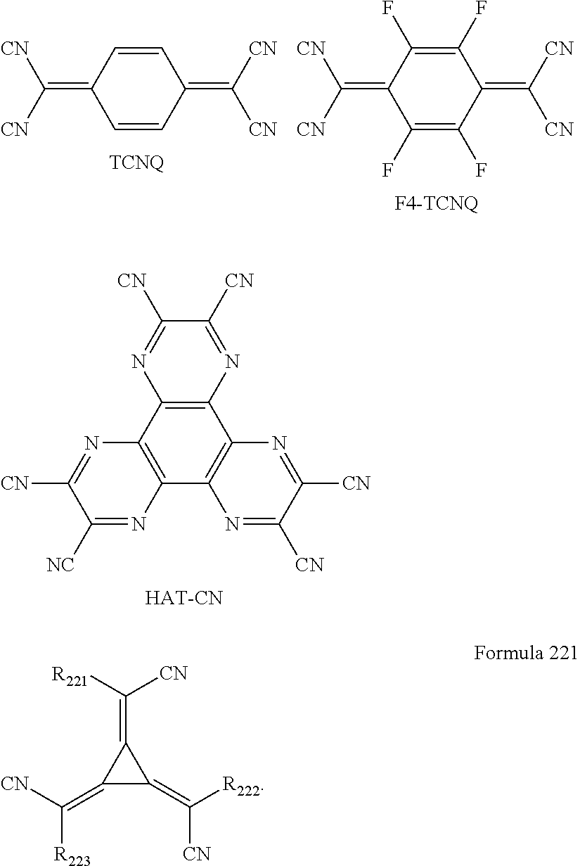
C1=CC(=C([CN])[CN])C=CC1=C([CN])[CN].C1(F)=C(F)C(=C([CN])[CN])C(F)=C(F)C1=C([CN])[CN].C1([CN])=NC2=C(N=C1[CN])C1=C(C3=C2N=C([CN])C([NC])=N3)N=C([CN])C([CN])=N1.C1(=C([CN])[R223])C(=C([R222])[CN])C1=C([R221])[CN]
